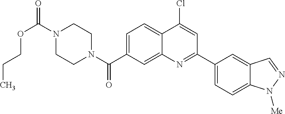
N1(C(OCCC)=O)CCN(C(=O)C2=CC=C3C(=C2)N=C(C2=CC=C4C(=C2)C=NN4[Me])C=C3Cl)CC1
